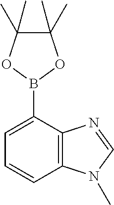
C1(C)(C)C(C)(C)OB(C2=CC=CC3=C2N=CN3C)O1
